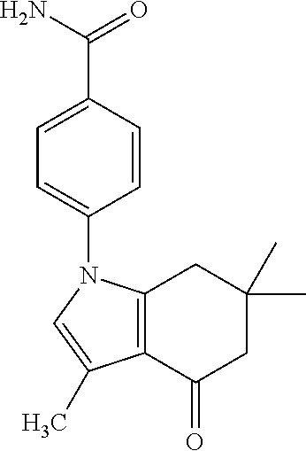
C1=C(C(N)=O)C=CC(N2C3=C(C(=O)CC(C)(C)C3)C(C)=C2)=C1
